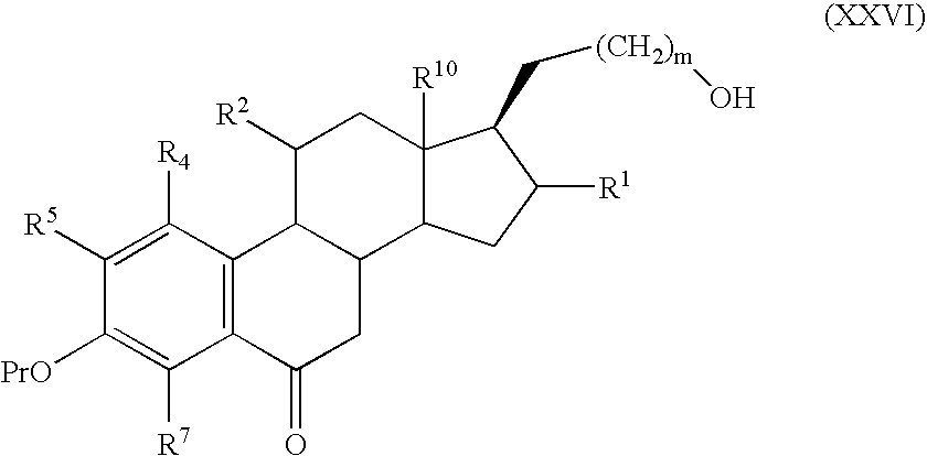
C12=C(C([R4])=C([R5])C([PrO])=C1[R7])C1C(CC2=O)C2C([R10])(CC1[R2])C(C[(CH2)m]O)C([R1])C2
